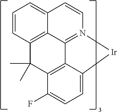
C12=C3C=CC=C1C=CN1=C2C2=C(C(F)=CC=C2[Ir]1)C3(C)C
